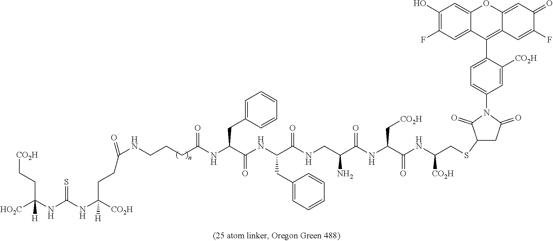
C1(SCC(NC(C(NC(C(CNC(C(NC(C(NC(CCCNC(=O)CCC(NC(NC([HO2C])(CC[CO2H])[H])=S)([CO2H])[H])=O)CC2=CC=CC=C2)=O)CC2=CC=CC=C2)=O)N)=O)C[CO2H])=O)[CO2H])CC(=O)N(C2=CC=C(C3=C4C(=CC(=O)C(F)=C4)OC4=CC(O)=C(F)C=C34)C([CO2H])=C2)C1=O
